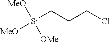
[Si](CCCCl)([MeO])([OMe])[MeO]
